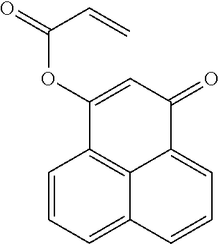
C1=CC=C2C3=C1C(OC(=O)C=C)=CC(=O)C3=CC=C2
